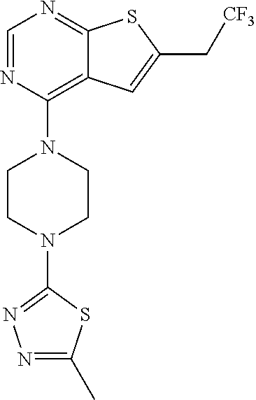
C1=NC(N2CCN(C3=NN=C(C)S3)CC2)=C2C(=N1)SC(C[CF3])=C2
